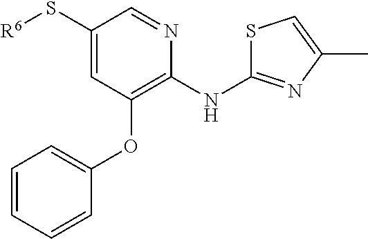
S(C1=CC(OC2=CC=CC=C2)=C(NC2=NC(C)=CS2)N=C1)[R6]
